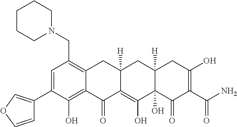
C1=C(C2=COC=C2)C(O)=C2C(=C1CN1CCCCC1)CC1([H])C(=C(O)C3(O)C([H])(C1)CC(O)=C(C(N)=O)C3=O)C2=O
